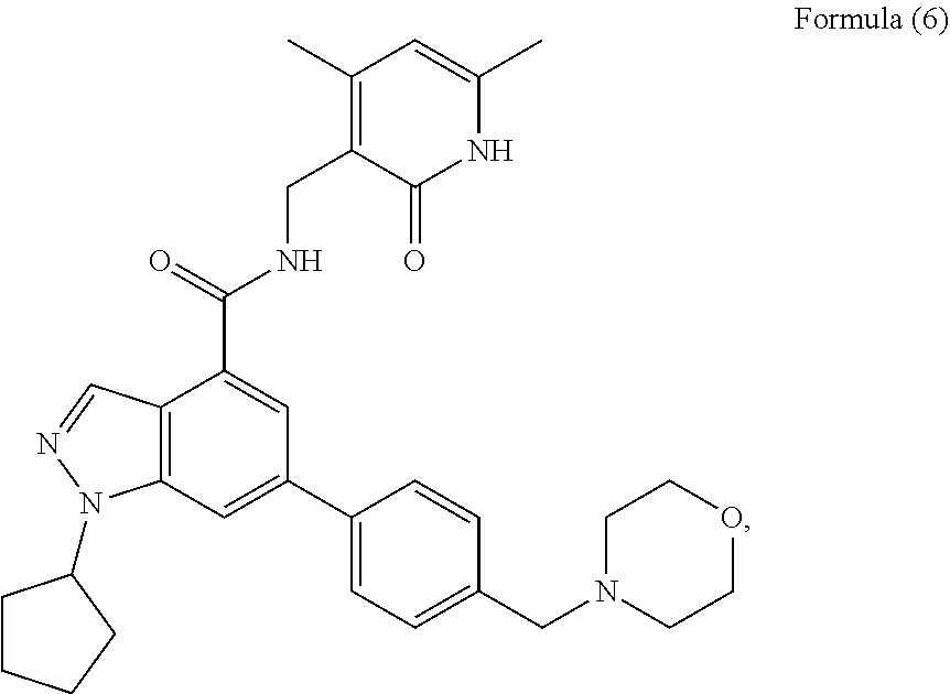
C12=C(C=C(C3=CC=C(CN4CCOCC4)C=C3)C=C1C(NCC1=C(C)C=C(C)NC1=O)=O)N(C1CCCC1)N=C2
